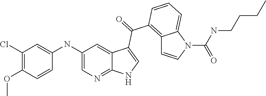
C12=NC=C(NC3=CC(Cl)=C(OC)C=C3)C=C1C(C(C1=C3C(=CC=C1)N(C(NCCCC)=O)C=C3)=O)=CN2
